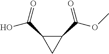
C1(C(=O)OC)C(C(O)=O)C1
